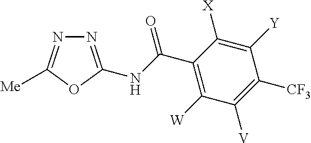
N1=C(NC(C2=C([W])C([V])=C([CF3])C([Y])=C2[X])=O)OC([Me])=N1
